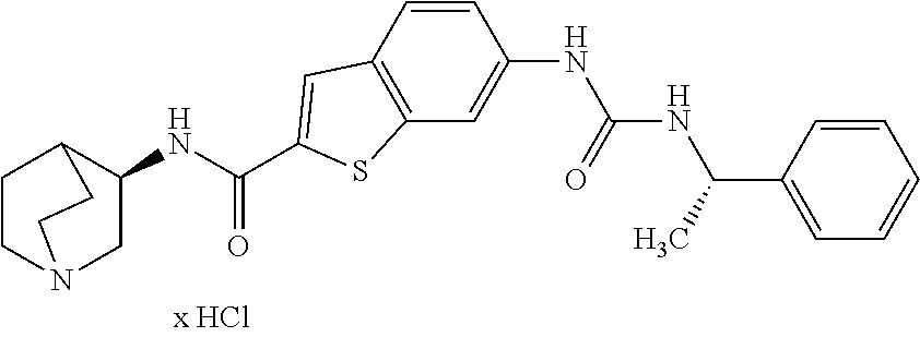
C1CN2CC(NC(=O)C3=CC4=C(C=C(NC(NC(C5=CC=CC=C5)C)=O)C=C4)S3)C1CC2
